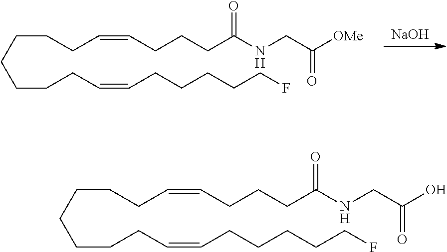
[NaOH].C(CCCCCC=CCCCCCF)CC=CCCCC(=O)NCC(=O)[OMe].C(CCCCCC=CCCCCCF)CC=CCCCC(=O)NCC(=O)O
